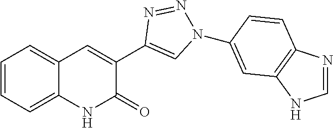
C1=CC=C2C(=C1)NC(=O)C(C1=CN(C3=CC4=C(N=CN4)C=C3)N=N1)=C2
